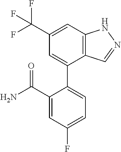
C12=C(C=C(C(F)(F)F)C=C1C1=CC=C(F)C=C1C(N)=O)NN=C2
